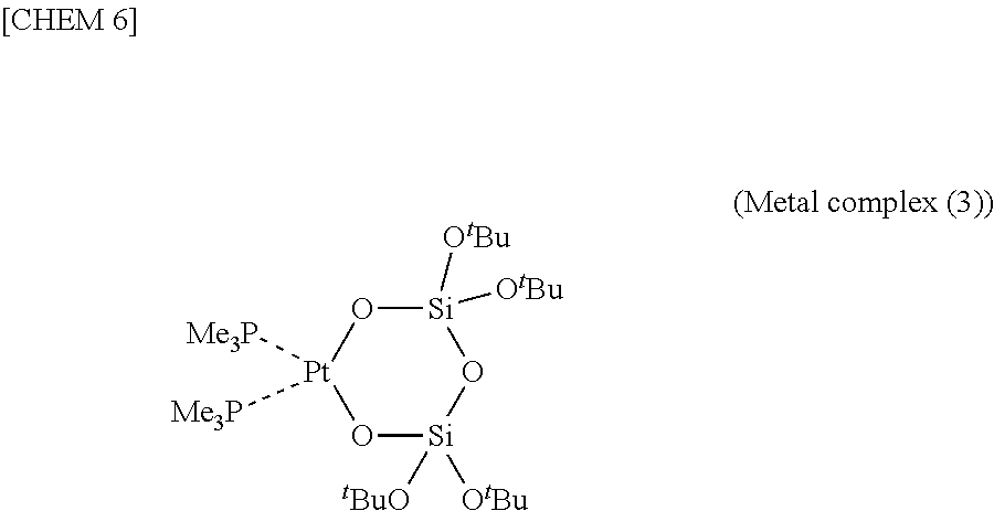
O1[Si]([tBuO])([OtBu])O[Si]([OtBu])([OtBu])O[Pt]1([Me3P])[Me3P]
